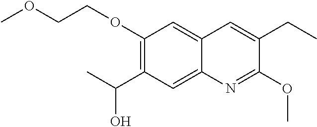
C1(OCCOC)=C(C(C)O)C=C2C(=C1)C=C(CC)C(OC)=N2
